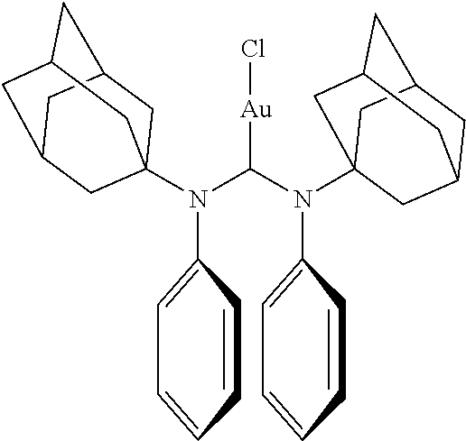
N(C(N(C1=CC=CC=C1)C12CC3CC(CC(C1)C3)C2)[Au]Cl)(C1=CC=CC=C1)C12CC3CC(CC(C1)C3)C2
